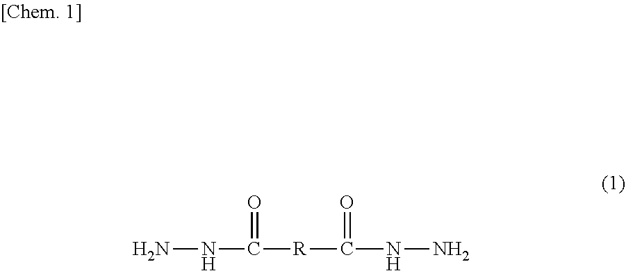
NNC([R]C(=O)NN)=O
